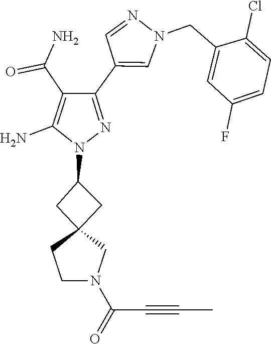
C12(CC(N3N=C(C4=CN(CC5=CC(F)=CC=C5Cl)N=C4)C(C(=O)N)=C3N)C1)CCN(C(=O)C#CC)C2
